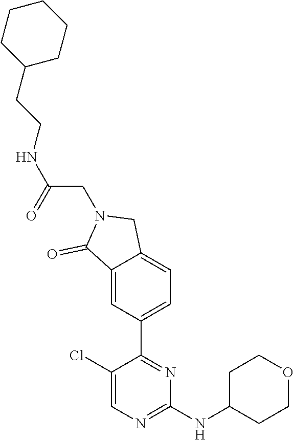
C1(Cl)=CN=C(NC2CCOCC2)N=C1C1=CC=C2C(=C1)C(=O)N(CC(NCCC1CCCCC1)=O)C2
